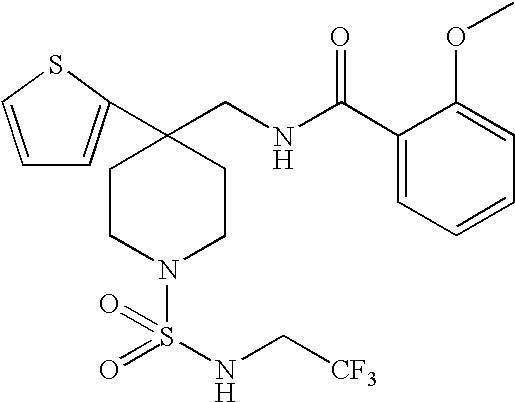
C1(C(NCC2(C3=CC=CS3)CCN(S(=O)(NC[CF3])=O)CC2)=O)=CC=CC=C1OC
